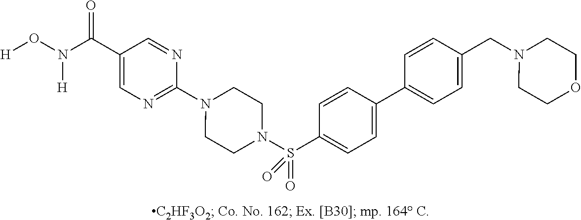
N1(C2=NC=C(C(=O)N([H])O[H])C=N2)CCN(S(C2=CC=C(C3=CC=C(CN4CCOCC4)C=C3)C=C2)(=O)=O)CC1
